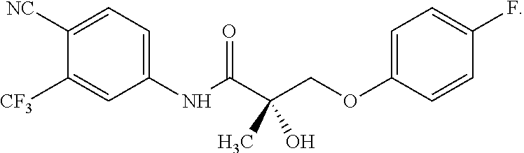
C1=C(OCC(C(NC2=CC=C([NC])C([CF3])=C2)=O)(O)C)C=CC(F)=C1
